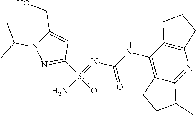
C1(NC(=O)N=S(N)(C2=NN(C(C)C)C(CO)=C2)=O)=C2C(=NC3=C1CCC3)C(C)CC2
